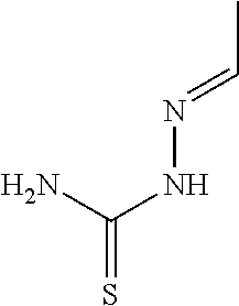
NC(NN=CC)=S
